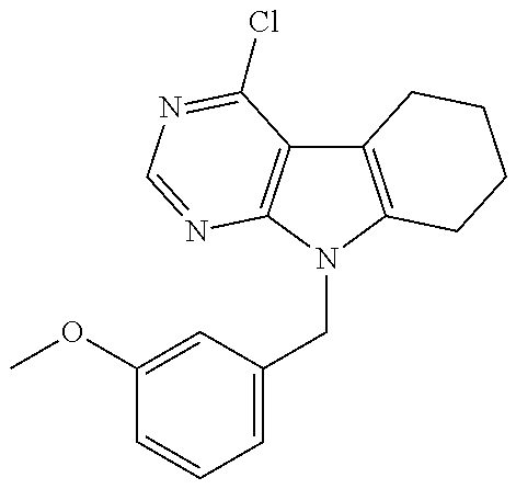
C12=C(N(CC3=CC=CC(OC)=C3)C3=C1C(Cl)=NC=N3)CCCC2
